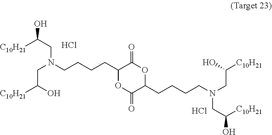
OC(CN(CCCCC1OC(=O)C(CCCCN(CC(O)[C10H21])CC([C10H21])O)OC1=O)CC([C10H21])O)[C10H21].Cl.Cl
